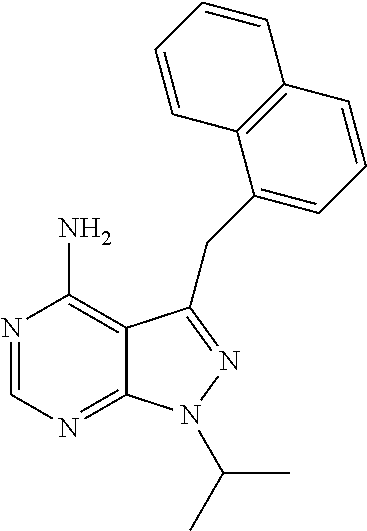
C12=NC=NC(N)=C1C(CC1=CC=CC3=C1C=CC=C3)=NN2C(C)C
